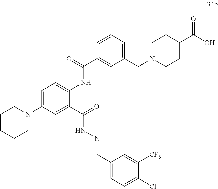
C1(C(=O)NC2=CC=C(N3CCCCC3)C=C2C(=O)NN=CC2=CC=C(Cl)C([CF3])=C2)=CC(CN2CCC(C(O)=O)CC2)=CC=C1
